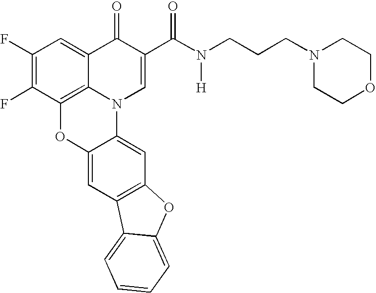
C1(F)=C(F)C2=C3C(=C1)C(=O)C(C(N(CCCN1CCOCC1)[H])=O)=CN3C1=CC3=C(C=C1O2)C1=CC=CC=C1O3
